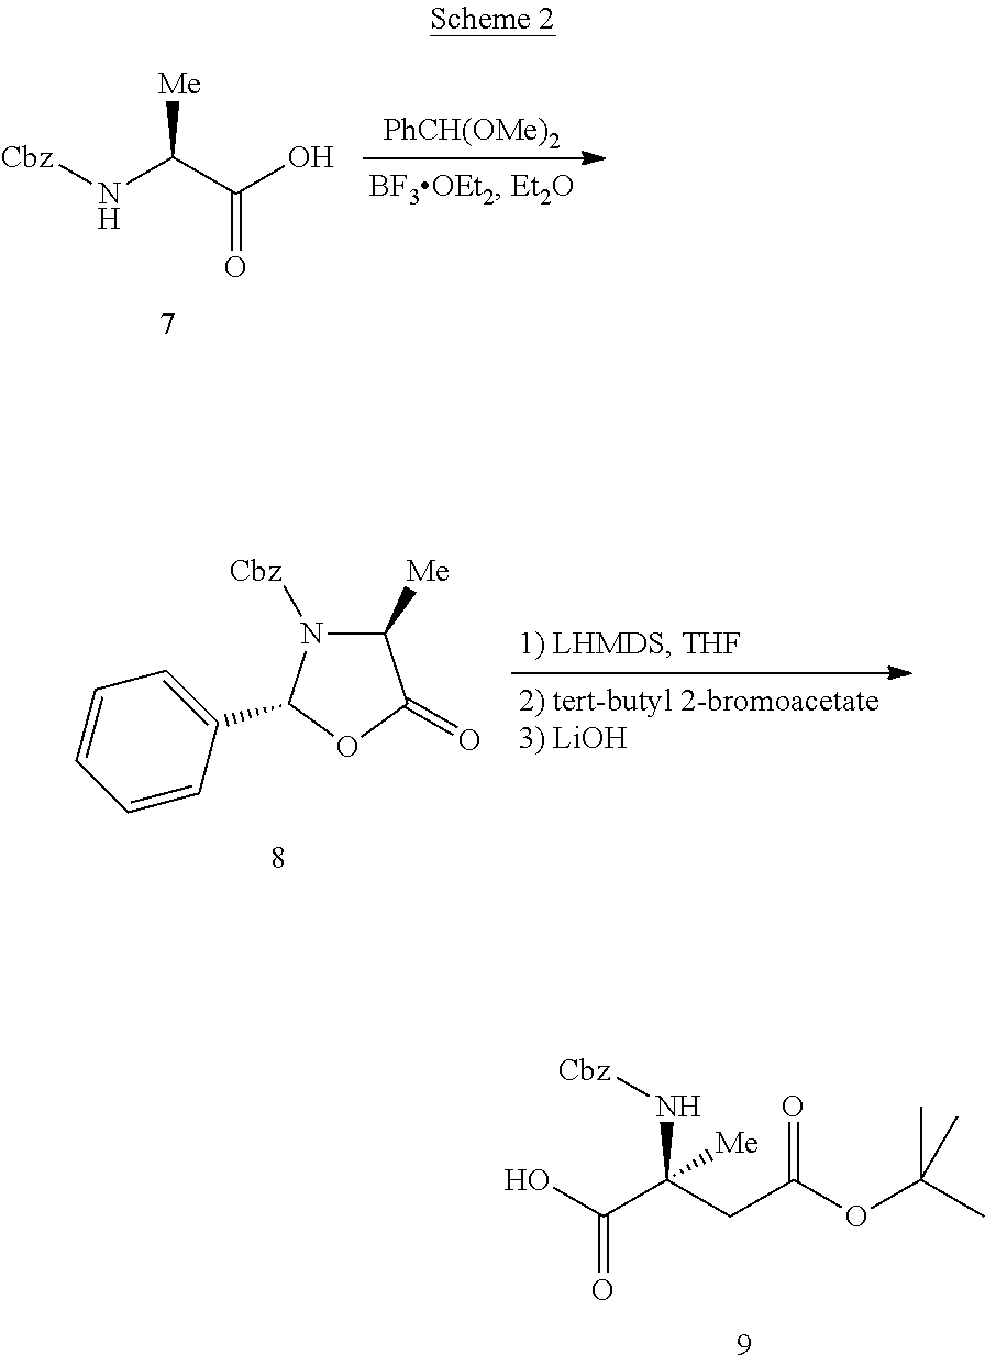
[PhCH(OMe)2].N(C(C(O)=O)[Me])[Cbz].C1([Me])N([Cbz])C(C2=CC=CC=C2)OC1=O.C(C(CC(OC(C)(C)C)=O)(N[Cbz])[Me])(O)=O
